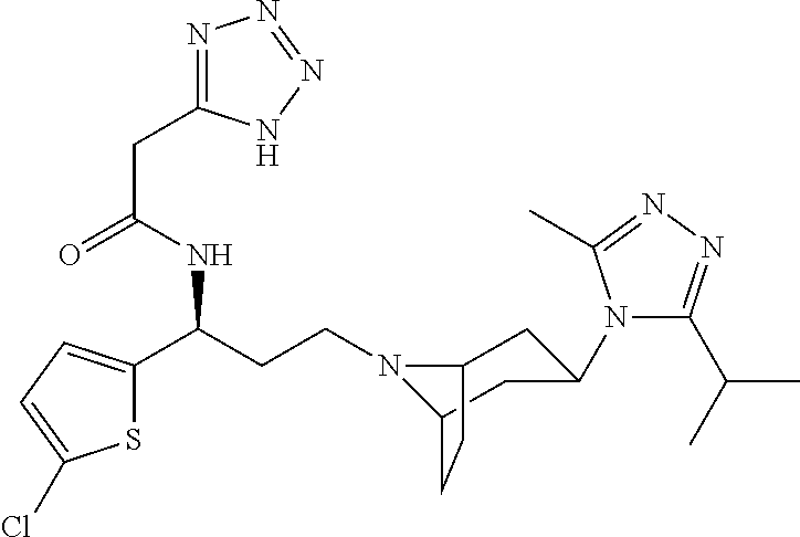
N1(CCC(C2=CC=C(Cl)S2)NC(CC2=NN=NN2)=O)C2CC(N3C(C(C)C)=NN=C3C)CC1CC2
